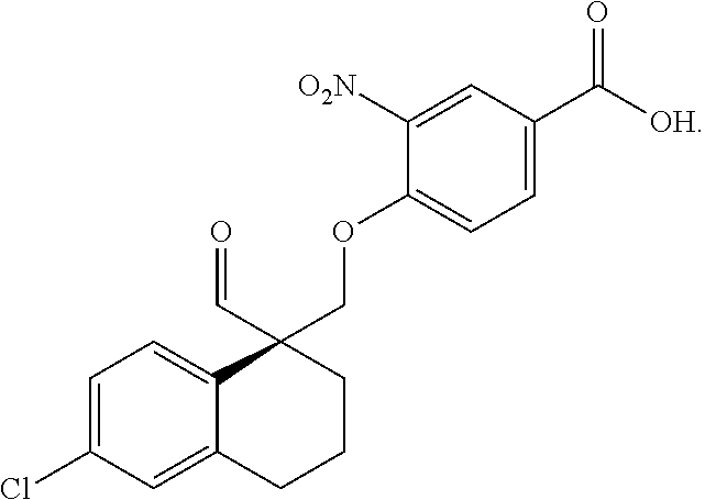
C(C1(COC2=CC=C(C([OH])=O)C=C2[O2N])CCCC2=CC(Cl)=CC=C12)=O
